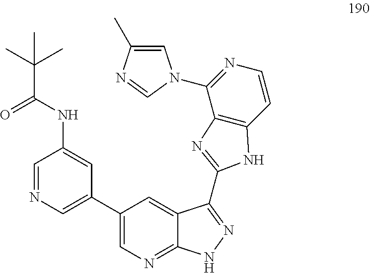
C1=NC=C(C2=CN=C3C(=C2)C(C2=NC4=C(C=CN=C4N4C=C(C)N=C4)N2)=NN3)C=C1NC(=O)C(C)(C)C
